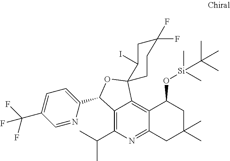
C12=C(C(C)C)N=C3C(=C1C1(OC2C2=CC=C(C(F)(F)F)C=N2)CCC(F)(F)CC1I)C(O[Si](C)(C)C(C)(C)C)CC(C)(C)C3
